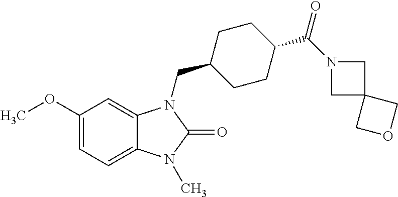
C1(OC)=CC=C2C(=C1)N(CC1CCC(C(N3CC4(C3)COC4)=O)CC1)C(=O)N2C
